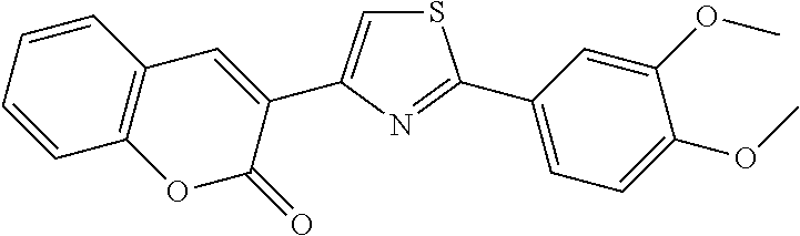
S1C=C(C2=CC3=C(OC2=O)C=CC=C3)N=C1C1=CC=C(OC)C(OC)=C1
